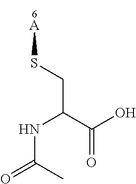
N(C(=O)C)C(CS[A])C(O)=O
